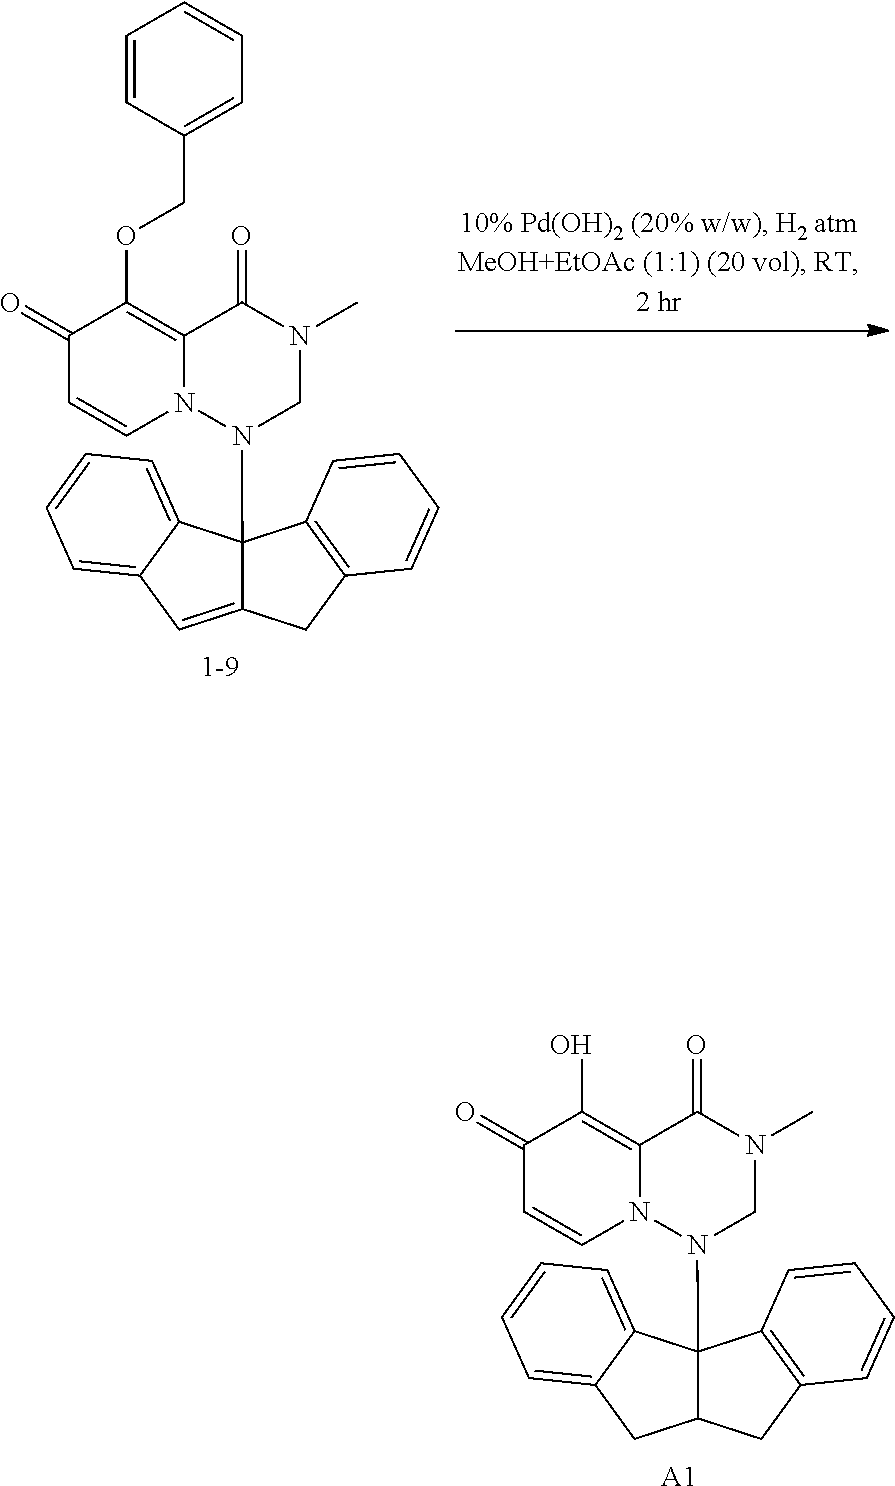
C1=CC(COC2=C3N(C=CC2=O)N(C24C(=CC5=CC=CC=C25)CC2=C4C=CC=C2)CN(C)C3=O)=CC=C1.OC1=C2N(C=CC1=O)N(C13C(CC4=CC=CC=C14)CC1=C3C=CC=C1)CN(C)C2=O.[A1]
